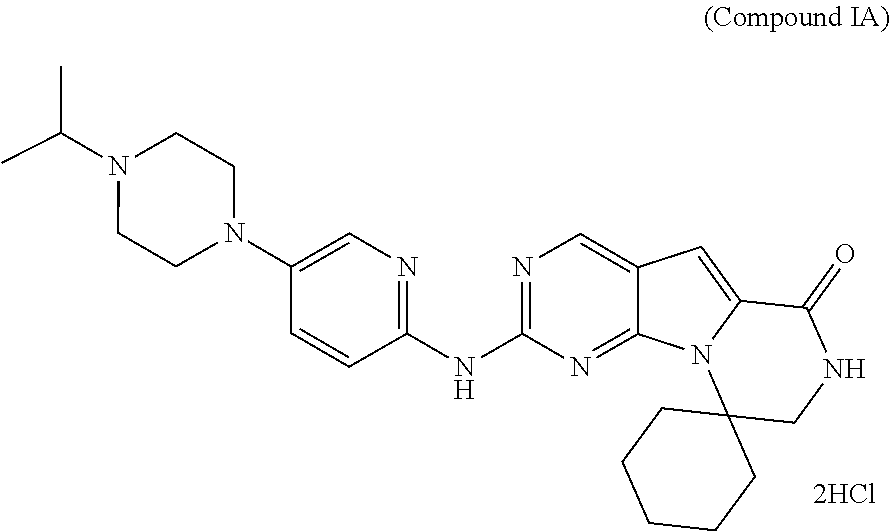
C1CN(C(C)C)CCN1C1=CN=C(NC2=NC=C3C(=N2)N2C(=C3)C(=O)NCC23CCCCC3)C=C1
